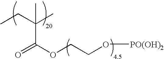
CCC(C)(C)C(OCCO[PO(OH)2])=O
